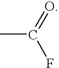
CC(=O)F
